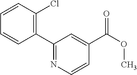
C1(C2=NC=CC(C(OC)=O)=C2)=C(Cl)C=CC=C1
